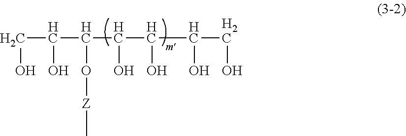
C(C(C(O[Z]C)C(C(O)C(CO)O)O)O)O
